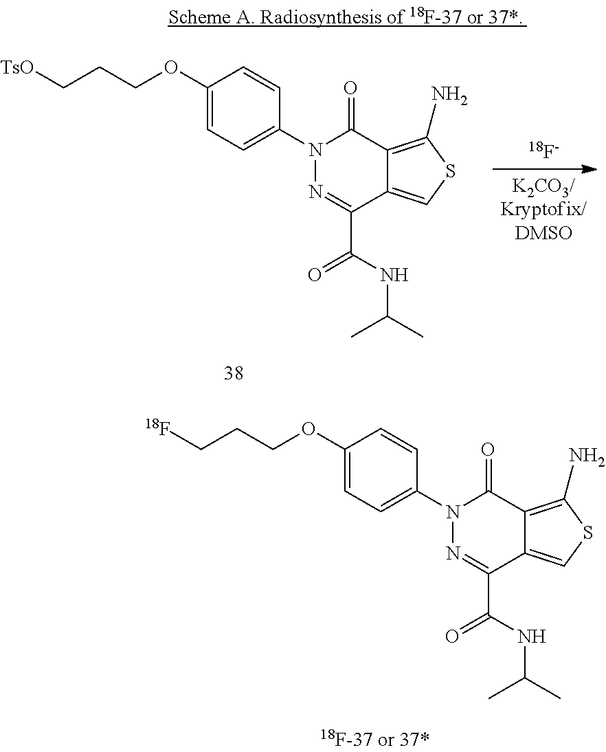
C1(OCCC[TsO])=CC=C(N2N=C(C(=O)NC(C)C)C3=CSC(N)=C3C2=O)C=C1.[18F-].C1(OCCC[18F])=CC=C(N2N=C(C(=O)NC(C)C)C3=CSC(N)=C3C2=O)C=C1
